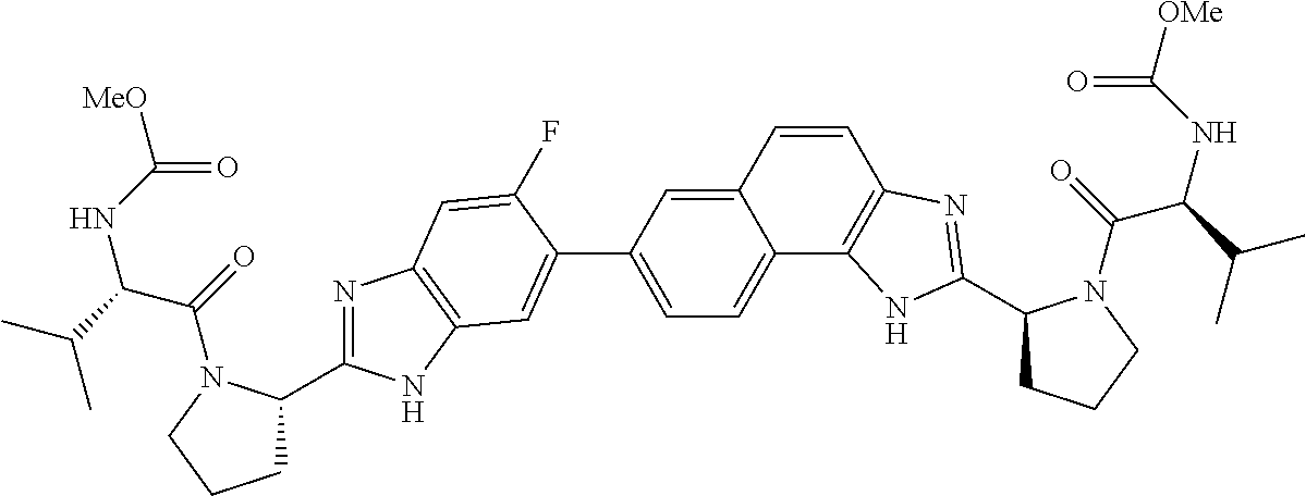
N1=C(C2CCCN2C(=O)C(C(C)C)NC([MeO])=O)NC2=C1C=C(F)C(C1=CC=C3C(=C1)C=CC1=C3NC(C3CCCN3C(=O)C(C(C)C)NC([OMe])=O)=N1)=C2
